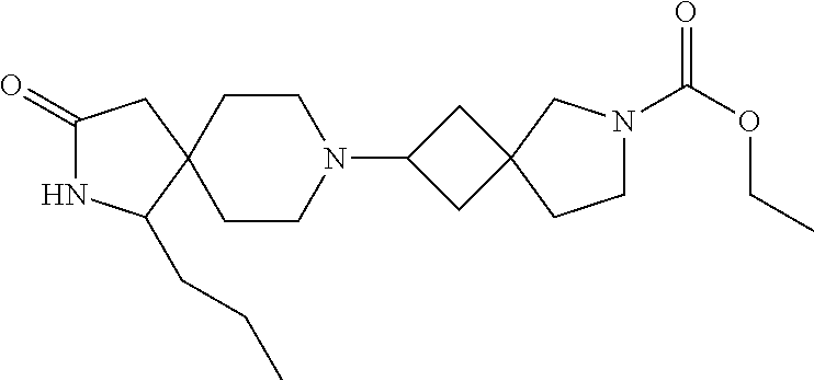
C1(=O)NC(CCC)C2(C1)CCN(C1CC3(C1)CN(C(OCC)=O)CC3)CC2
